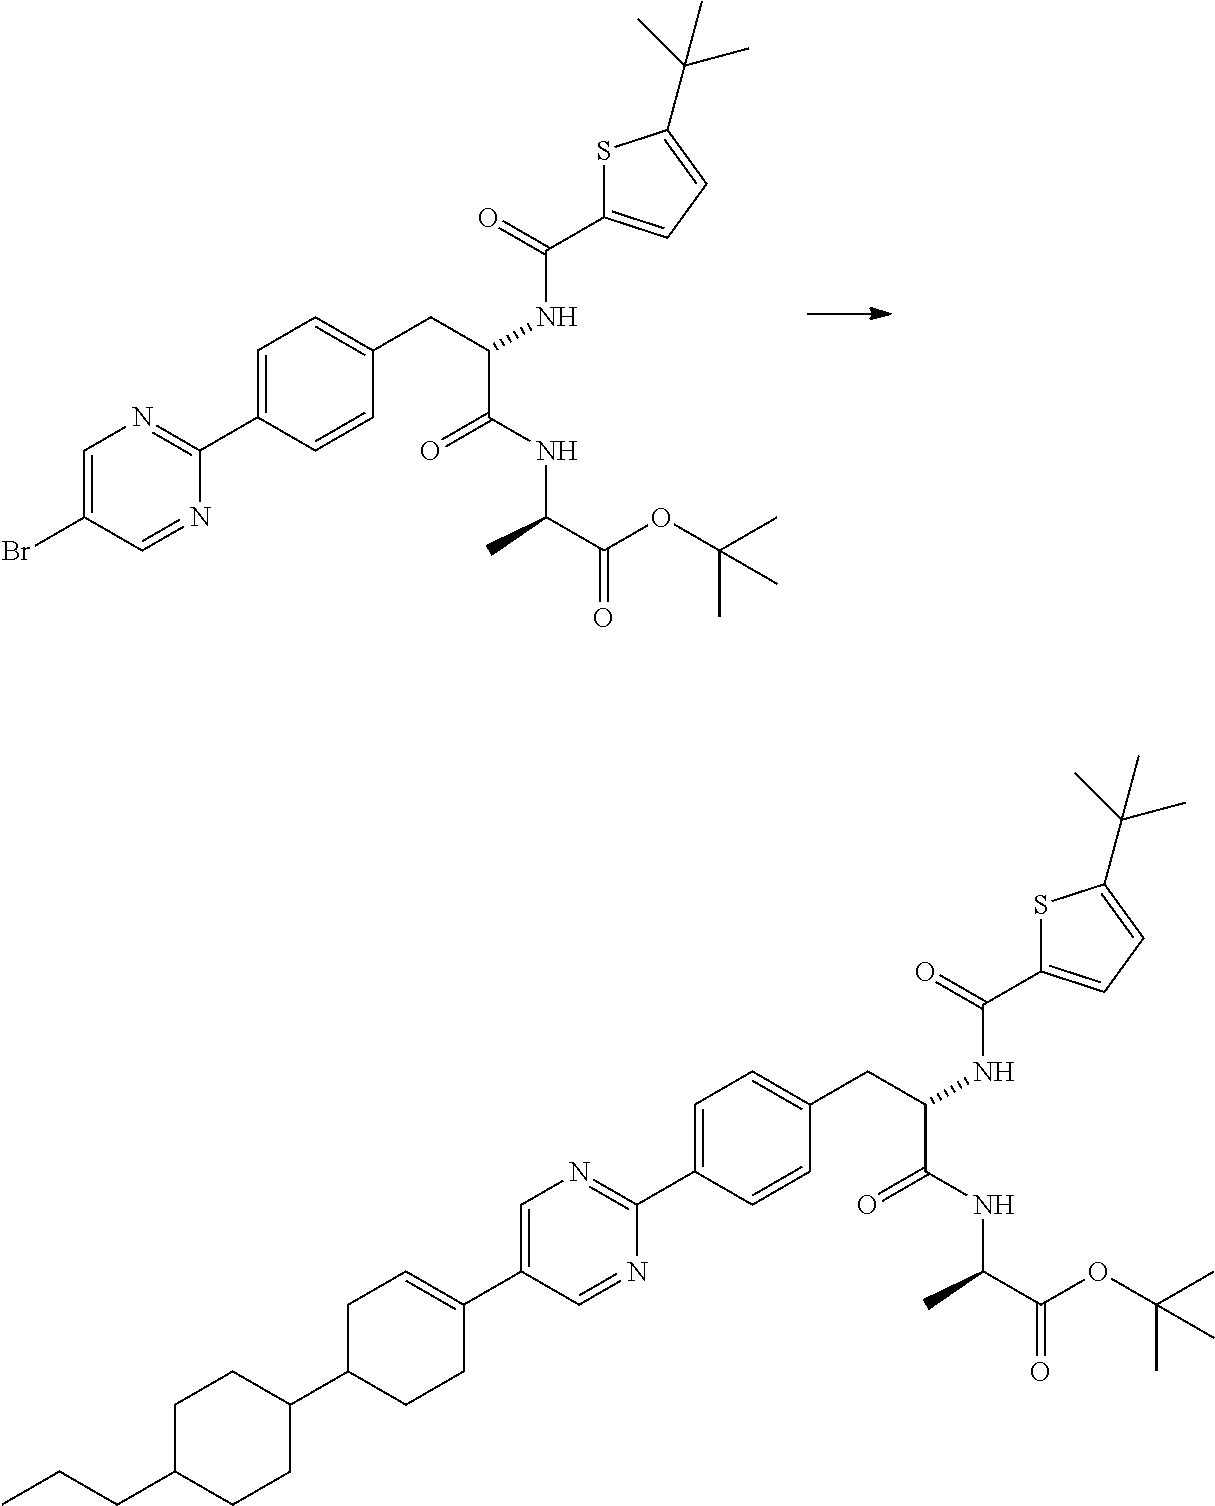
C1(C2=NC=C(C3=CCC(C4CCC(CCC)CC4)CC3)C=N2)=CC=C(CC(NC(C2=CC=C(C(C)(C)C)S2)=O)C(NC(C)C(=O)OC(C)(C)C)=O)C=C1.C1(C2=NC=C(Br)C=N2)=CC=C(CC(NC(C2=CC=C(C(C)(C)C)S2)=O)C(NC(C)C(=O)OC(C)(C)C)=O)C=C1
